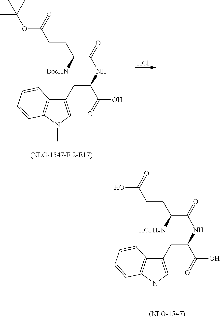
C1(CC(C(=O)O)NC(=O)C([BocHN])CCC(OC(C)(C)C)=O)=CN(C)C2=C1C=CC=C2.Cl.C1(CC(C(=O)O)NC(=O)C([HCl H2N])CCC(O)=O)=CN(C)C2=C1C=CC=C2
